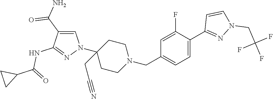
C1=C(C2=NN(CC(F)(F)F)C=C2)C(F)=CC(CN2CCC(CC#N)(N3C=C(C(N)=O)C(NC(C4CC4)=O)=N3)CC2)=C1
